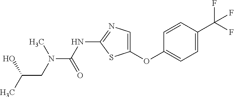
O(C1=CN=C(NC(=O)N(C)CC(O)C)S1)C1=CC=C(C(F)(F)F)C=C1
